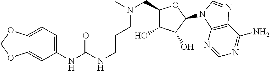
C12=C(N=CN=C1N)N(C1C(O)C(O)C(CN(C)CCCNC(NC3=CC=C4C(=C3)OCO4)=O)O1)C=N2
